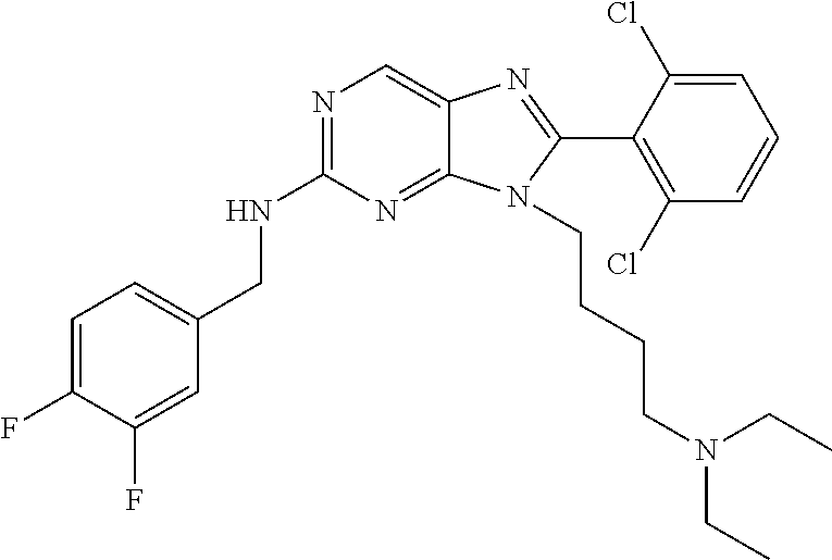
C1=C(F)C(F)=CC(CNC2=NC=C3C(=N2)N(CCCCN(CC)CC)C(C2=C(Cl)C=CC=C2Cl)=N3)=C1
